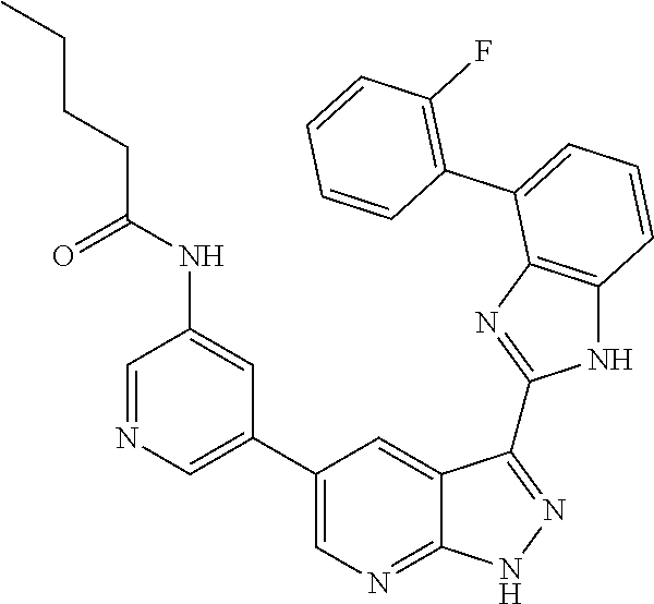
C1(F)=C(C2=CC=CC3=C2N=C(C2=NNC4=NC=C(C5=CN=CC(NC(CCCC)=O)=C5)C=C42)N3)C=CC=C1
